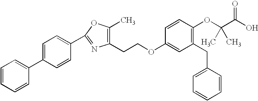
C1(C2=NC(CCOC3=CC(CC4=CC=CC=C4)=C(OC(C)(C(=O)O)C)C=C3)=C(C)O2)=CC=C(C2=CC=CC=C2)C=C1
